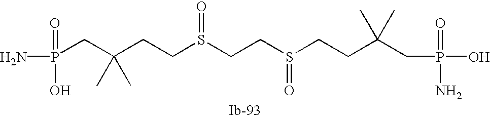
S(=O)(CCC(CP(N)(=O)O)(C)C)CCS(=O)CCC(CP(O)(N)=O)(C)C
